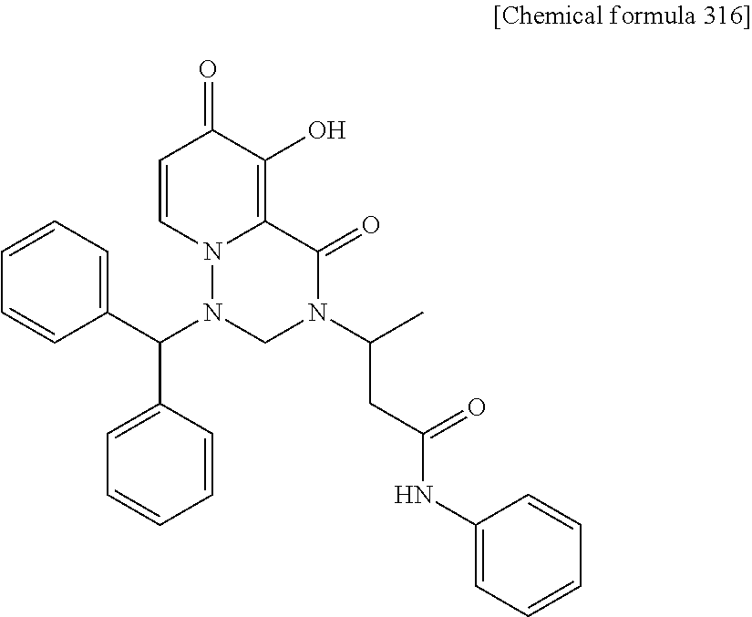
C1(C(N2CN(C(CC(NC3=CC=CC=C3)=O)C)C(=O)C3=C(O)C(=O)C=CN23)C2=CC=CC=C2)=CC=CC=C1
